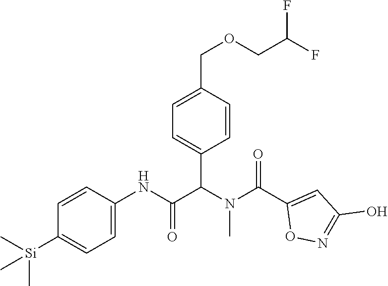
C1=CC(NC(=O)C(N(C(C2=CC(O)=NO2)=O)C)C2=CC=C(COCC(F)F)C=C2)=CC=C1[Si](C)(C)C
